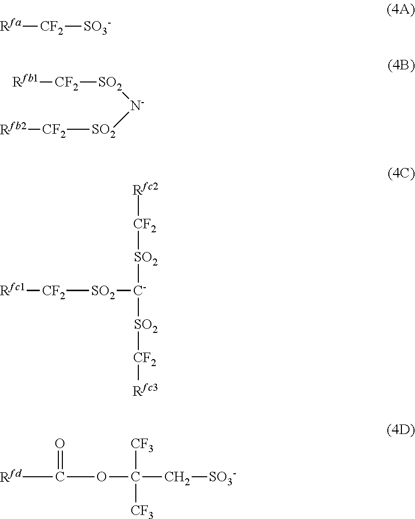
[Rfa][CF2][SO3-].[Rfb1][CF2][SO2][N-][SO2][CF2][Rfb2].[SO2]([CF2][Rfc1])[C-]([SO2][CF2][Rfc3])[SO2][CF2][Rfc2].O(C([Rfd])=O)C(C[SO3-])([CF3])[CF3]
